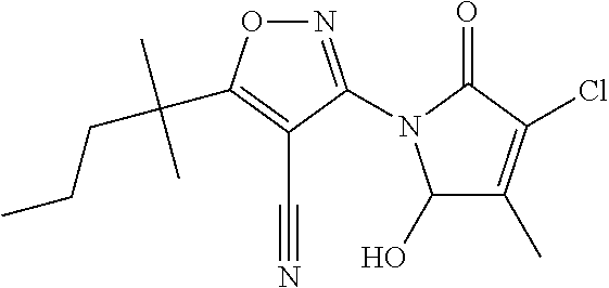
N1=C(N2C(O)C(C)=C(Cl)C2=O)C(C#N)=C(C(CCC)(C)C)O1
